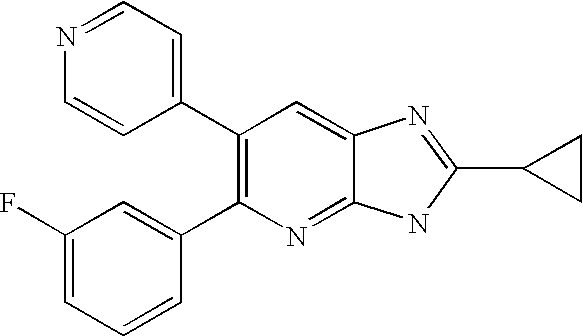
C1=NC=CC(C2=C(C3=CC(F)=CC=C3)N=C3C(=C2)N=C(C2CC2)N3)=C1
